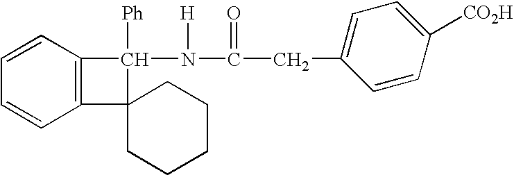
C1=CC=CC2=C1C([Ph])(N(C(CC1=CC=C([CO2H])C=C1)=O)[H])C21CCCCC1
